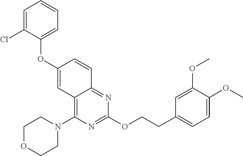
O(C1=CC=CC=C1Cl)C1=CC2=C(N3CCOCC3)N=C(OCCC3=CC=C(OC)C(OC)=C3)N=C2C=C1
